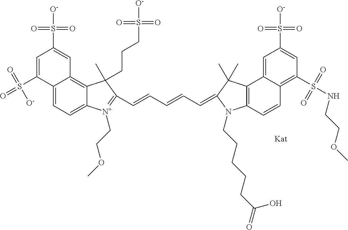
C(=CC=CC=C1C(C)(C)C2=C(C=CC3=C(S(=O)(=O)NCCOC)C=C(S(=O)(=O)[O-])C=C32)N1CCCCCC(=O)O)C1=[N+](CCOC)C2=CC=C3C(=C2C1(C)CCCS(=O)(=O)[O-])C=C(S(=O)(=O)[O-])C=C3S(=O)([O-])=O
